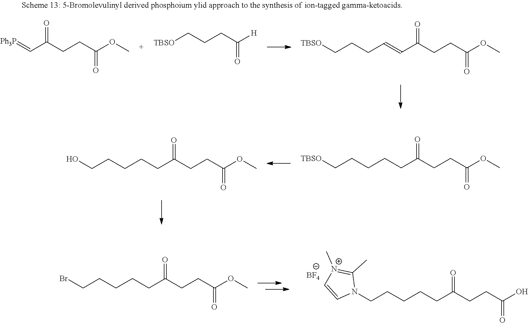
[TBSO]CCCCCC(CCC(OC)=O)=O.OCCCCCC(CCC(OC)=O)=O.BrCCCCCC(CCC(OC)=O)=O.OC(CCC(CCCCCN1C(C)=[N+](C)C=C1)=O)=O.[BF4].[Ph3P]=CC(CCC(OC)=O)=O.[TBSO]CCCC([H])=O.[TBSO]CCCC=CC(CCC(OC)=O)=O
